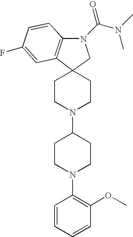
C1CN(C2=C(OC)C=CC=C2)CCC1N1CCC2(CC1)C1=C(N(C(=O)N(C)C)C2)C=CC(F)=C1
